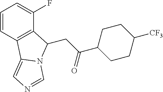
C1=CC2=C(C(F)=C1)C(CC(=O)C1CCC([CF3])CC1)N1C2=CN=C1
